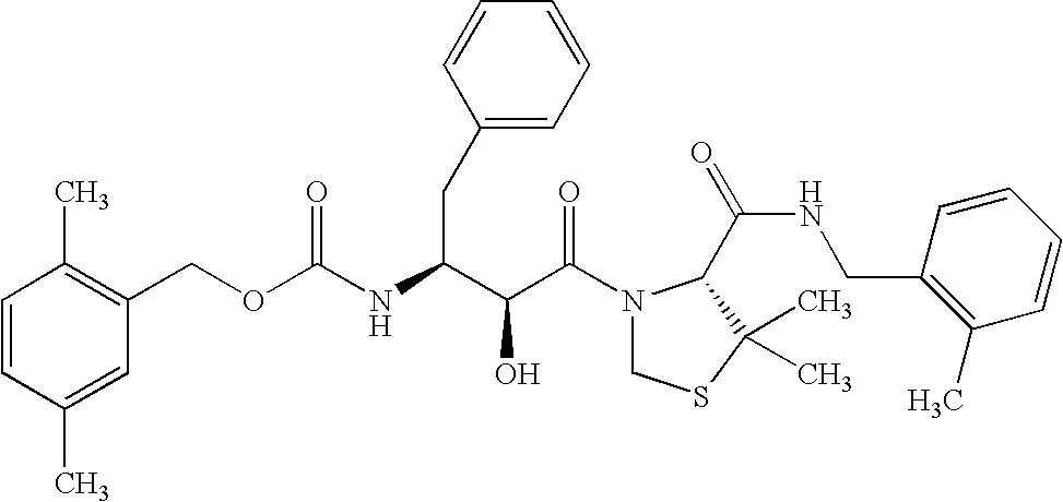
O(C(NC(C(C(N1CSC(C)(C)C1C(NCC1=C(C)C=CC=C1)=O)=O)O)CC1=CC=CC=C1)=O)CC1=C(C)C=CC(C)=C1
